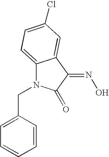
C1=C(CN2C3=CC=C(Cl)C=C3C(=NO)C2=O)C=CC=C1
